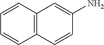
C1=CC2=C(C=C1)C=CC(N)=C2
